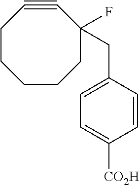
C1CCC#CC(F)(CC2=CC=C([CO2H])C=C2)CC1
